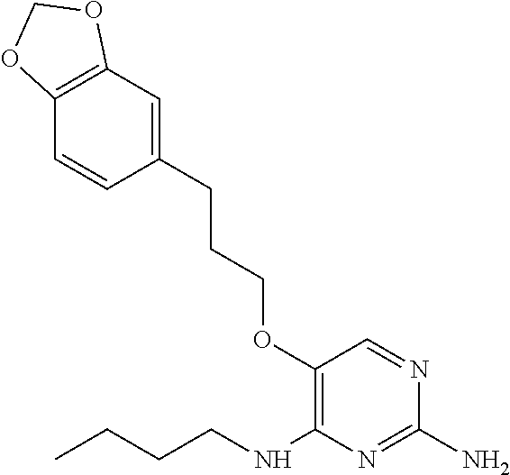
C1(N)=NC(NCCCC)=C(OCCCC2=CC3=C(C=C2)OCO3)C=N1
